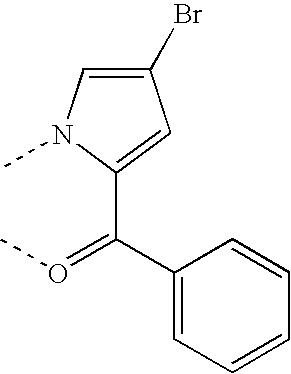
C1(Br)=CN(C)C(C(C2=CC=CC=C2)=OC)=C1
